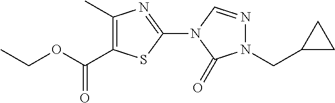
C1(C)=C(C(OCC)=O)SC(N2C=NN(CC3CC3)C2=O)=N1
